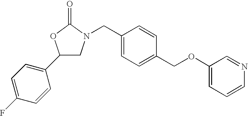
C1(C2=CC=C(F)C=C2)CN(CC2=CC=C(COC3=CC=CN=C3)C=C2)C(=O)O1
